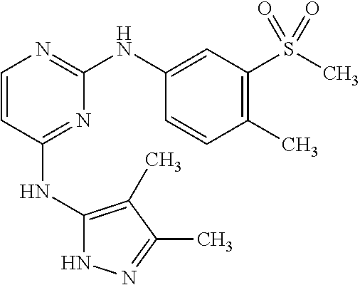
C1=CC(NC2=C(C)C(C)=NN2)=NC(NC2=CC(S(C)(=O)=O)=C(C)C=C2)=N1
